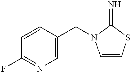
C1=CC(CN2C=CSC2=N)=CN=C1F
